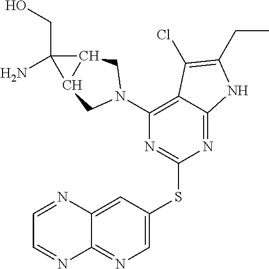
C1=NC2=CC(SC3=NC(N4CC5C(C5(CO)N)C4)=C4C(=N3)NC(CC)=C4Cl)=CN=C2N=C1
